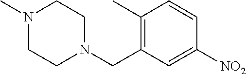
N1(C)CCN(CC2=C(C)C=CC([NO2])=C2)CC1
